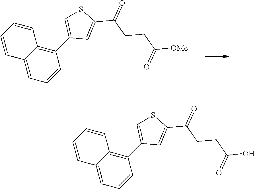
C1=C2C(=C(C3=CSC(C(CCC(O)=O)=O)=C3)C=C1)C=CC=C2.C1=C2C(=C(C3=CSC(C(CCC([OMe])=O)=O)=C3)C=C1)C=CC=C2
